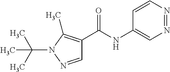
N1=NC=CC(NC(C2=C(C)N(C(C)(C)C)N=C2)=O)=C1
